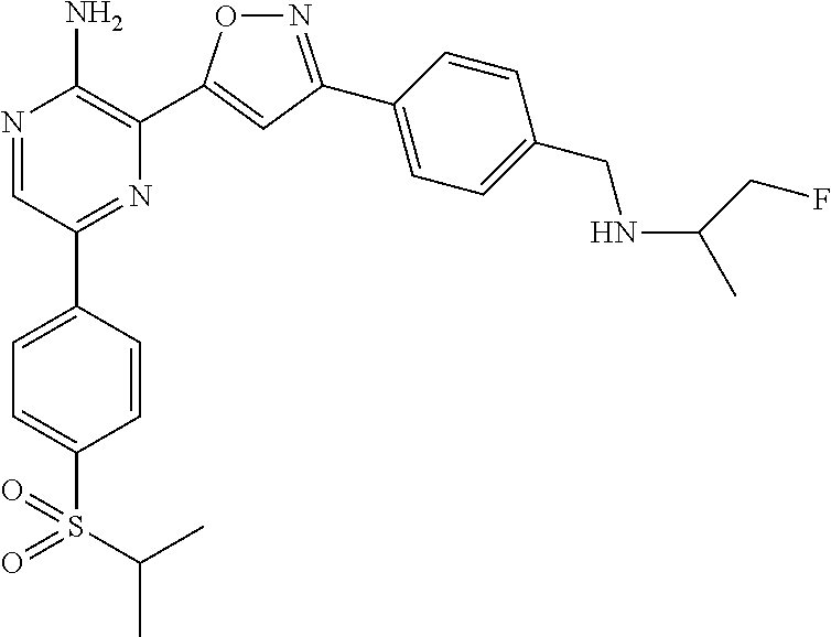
N1=C(C2=CC=C(CNC(CF)C)C=C2)C=C(C2=C(N)N=CC(C3=CC=C(S(=O)(=O)C(C)C)C=C3)=N2)O1
